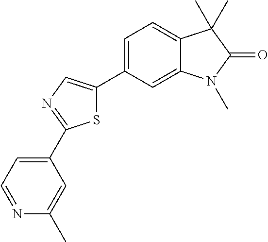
C1=C(C2=CN=C(C3=CC=NC(C)=C3)S2)C=C2C(=C1)C(C)(C)C(=O)N2C
